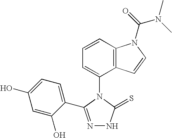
N1=C(C2=CC=C(O)C=C2O)N(C2=CC=CC3=C2C=CN3C(=O)N(C)C)C(=S)N1
